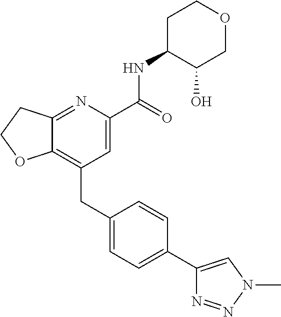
C12=C(CC3=CC=C(C4=CN(C)N=N4)C=C3)C=C(C(NC3C(O)COCC3)=O)N=C1CCO2
